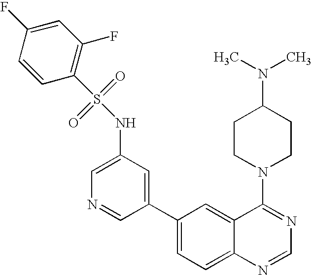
C1=C(NS(=O)(=O)C2=C(F)C=C(F)C=C2)C=C(C2=CC=C3C(=C2)C(N2CCC(N(C)C)CC2)=NC=N3)C=N1
